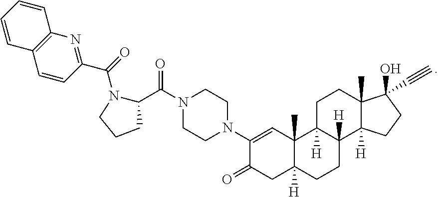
C1=CC(C(=O)N2C(C(N3CCN(C4=CC5(C)C([H])(CC4=O)CCC4([H])C5([H])CCC5(C)C4([H])CCC5(O)C#C)CC3)=O)CCC2)=NC2=C1C=CC=C2
